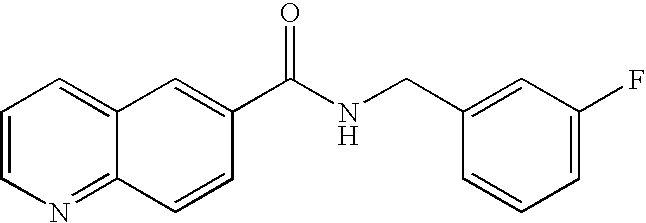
C1=C2C(=NC=C1)C=CC(C(NCC1=CC(F)=CC=C1)=O)=C2
